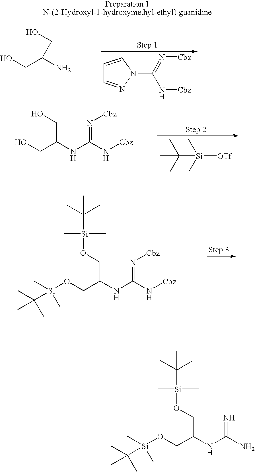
C1=CN(C(=N[Cbz])N[Cbz])N=C1.NC(CO)CO.CC(C)(C)[Si](C)(C)[OTf].OCC(NC(N[Cbz])=N[Cbz])CO.O(CC(NC(N[Cbz])=N[Cbz])CO[Si](C)(C)C(C)(C)C)[Si](C(C)(C)C)(C)C.O(CC(NC(N)=N)CO[Si](C)(C)C(C)(C)C)[Si](C(C)(C)C)(C)C
